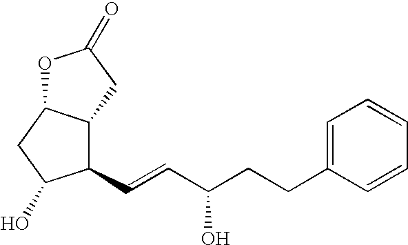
C1(C=CC(CCC2=CC=CC=C2)O)C2C(CC1O)OC(=O)C2
